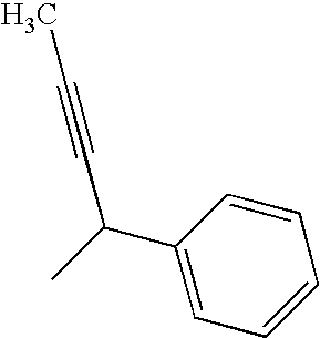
C1=CC=CC(C(C)C#CC)=C1
